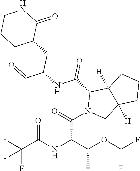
FC(C(NC(C(OC(F)F)C)C(=O)N1CC2([H])C([H])(C1C(NC(C=O)CC1C(=O)NCCC1)=O)CCC2)=O)(F)F
